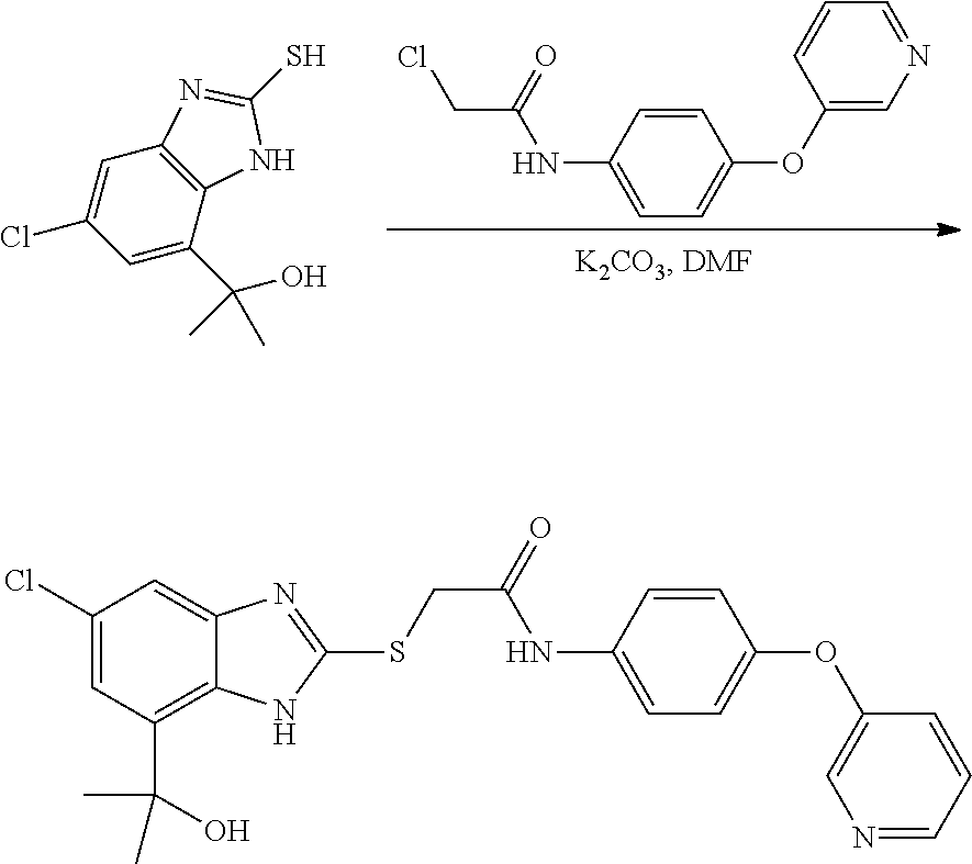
C12=C(C(C(C)(O)C)=CC(Cl)=C1)NC(S)=N2.C(C(NC1=CC=C(OC2=CN=CC=C2)C=C1)=O)Cl.N(C1=CC=C(OC2=CN=CC=C2)C=C1)C(=O)CSC1=NC2=CC(Cl)=CC(C(C)(O)C)=C2N1
